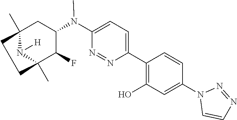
C12(C)N([H])C(C)(C(F)C(N(C3=CC=C(C4=C(O)C=C(N5C=CN=N5)C=C4)N=N3)C)C1)CC2
